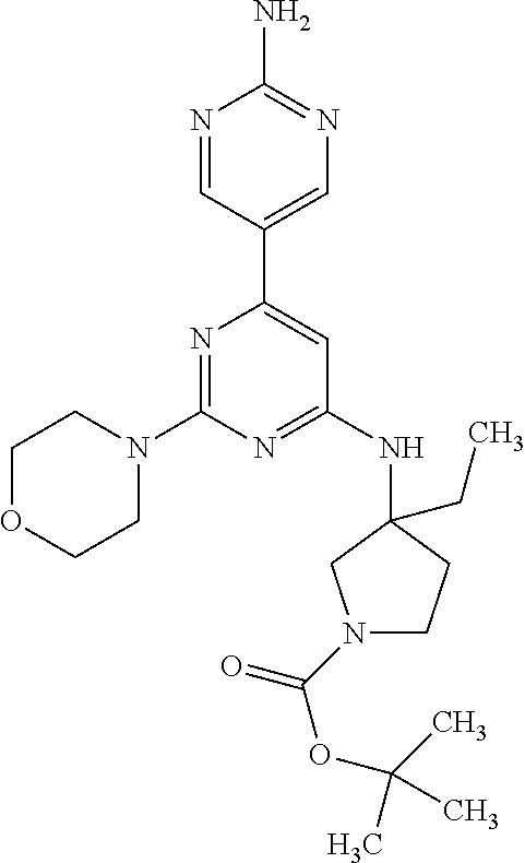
N1=CC(C2=CC(NC3(CC)CN(C(OC(C)(C)C)=O)CC3)=NC(N3CCOCC3)=N2)=CN=C1N
